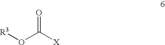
[R3]OC([X])=O
